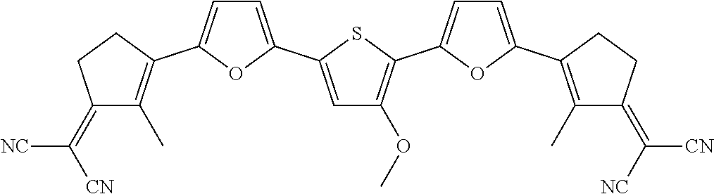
C1=C(C2=CC(OC)=C(C3=CC=C(C4=C(C)C(=C([NC])[CN])CC4)O3)S2)OC(C2=C(C)C(=C([CN])[NC])CC2)=C1
